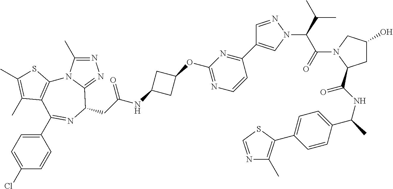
N1=C(C)N2C(=N1)C(CC(NC1CC(OC3=NC=CC(C4=CN(C(C(N5C(C(NC(C)C6=CC=C(C7=C(C)N=CS7)C=C6)=O)CC(O)C5)=O)C(C)C)N=C4)=N3)C1)=O)N=C(C1=CC=C(Cl)C=C1)C1=C2SC(C)=C1C
